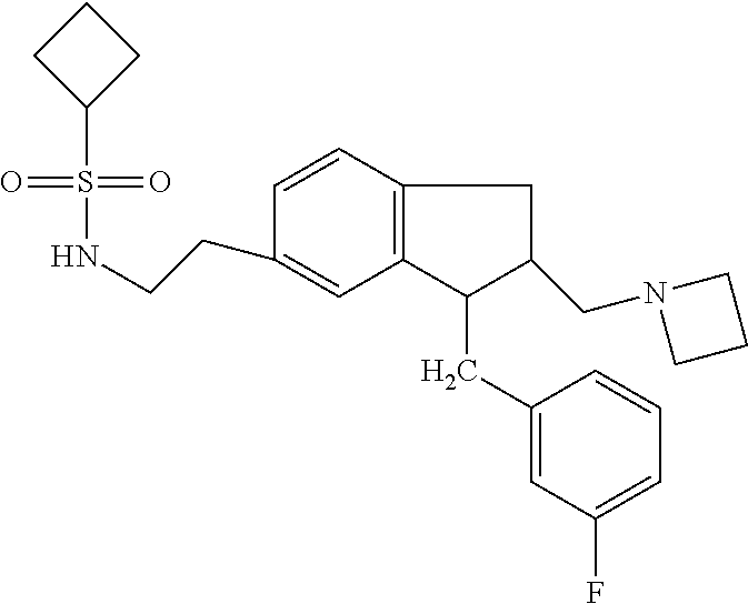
S(=O)(=O)(C1CCC1)NCCC1=CC2=C(C=C1)CC(CN1CCC1)C2CC1=CC(F)=CC=C1
